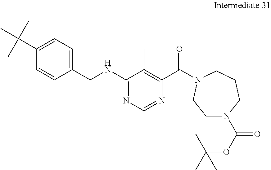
C1(C(C)(C)C)=CC=C(CNC2=NC=NC(C(=O)N3CCCN(C(=O)OC(C)(C)C)CC3)=C2C)C=C1
